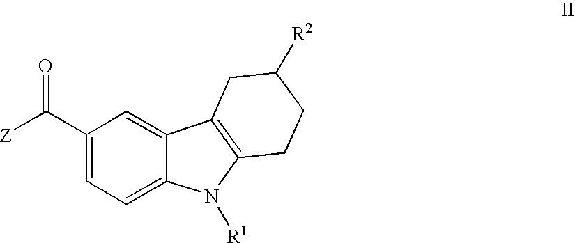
C1(C(=O)[Z])=CC=C2C(=C1)C1=C(N2[R1])CCC([R2])C1
